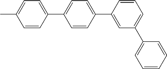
C1=CC(C2=CC=C(C3=CC(C4=CC=CC=C4)=CC=C3)C=C2)=CC=C1C
